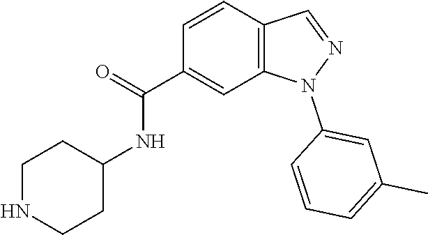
C1(C(=O)NC2CCNCC2)=CC2=C(C=C1)C=NN2C1=CC(C)=CC=C1
